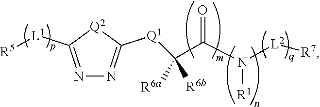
N1=C([L1][R5])[Q2]C([Q1]C(C(N([L2][R7])[R1])=O)([R6a])[R6b])=N1
